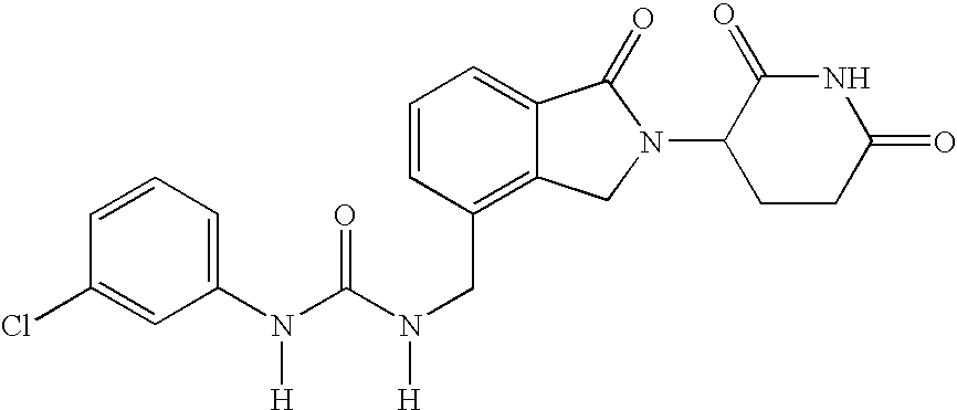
N(C(N(CC1=C2C(=CC=C1)C(=O)N(C1CCC(=O)NC1=O)C2)[H])=O)(C1=CC=CC(Cl)=C1)[H]
